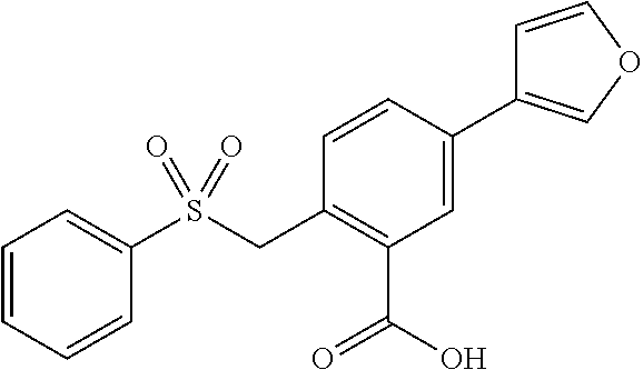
C1=CC=CC(S(CC2=C(C(O)=O)C=C(C3=COC=C3)C=C2)(=O)=O)=C1
